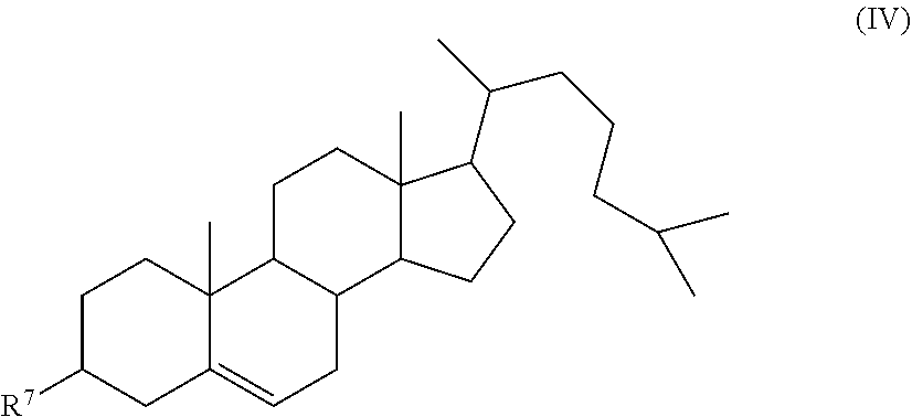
C1C([R7])CC2=CCC3C(C2(C)C1)CCC1(C)C3CCC1C(C)CCCC(C)C
